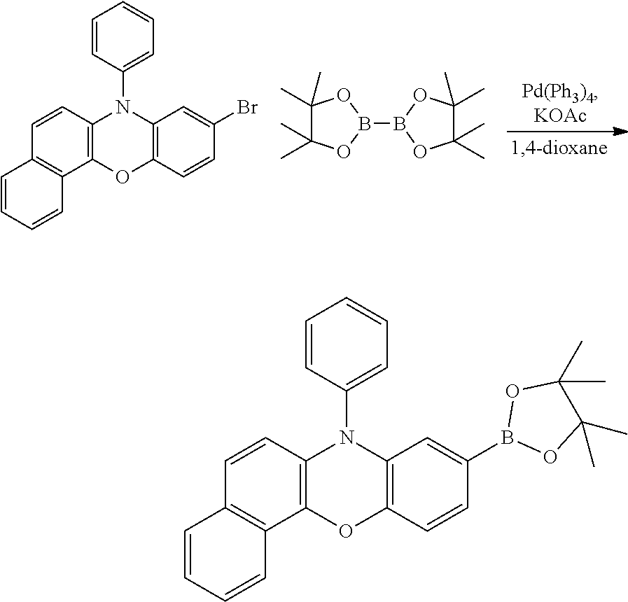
C1=CC2=C(C3=C1N(C1=CC=CC=C1)C1=C(O3)C=CC(B3OC(C)(C)C(C)(C)O3)=C1)C=CC=C2.B1(B2OC(C)(C)C(C)(C)O2)OC(C)(C)C(C)(C)O1.C1=CC2=C(C3=C1N(C1=CC=CC=C1)C1=C(O3)C=CC(Br)=C1)C=CC=C2
